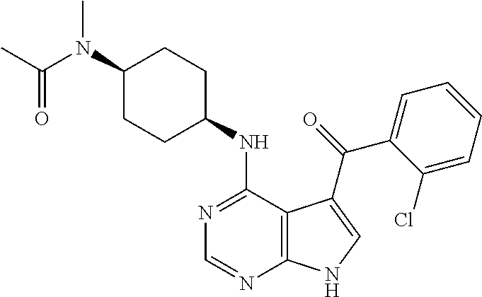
C1(N(C(C)=O)C)CCC(NC2=NC=NC3=C2C(C(=O)C2=CC=CC=C2Cl)=CN3)CC1
